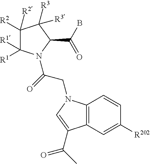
C1([R2])([R2])C([R1])([R1])N(C(=O)CN2C3=C(C=C([R202])C=C3)C(C(=O)C)=C2)C(C(B)=O)C1([R3])[R3]
